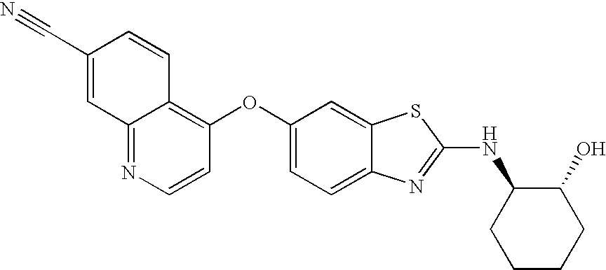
N1=C2C(=C(OC3=CC=C4C(=C3)SC(NC3CCCCC3O)=N4)C=C1)C=CC(C#N)=C2
